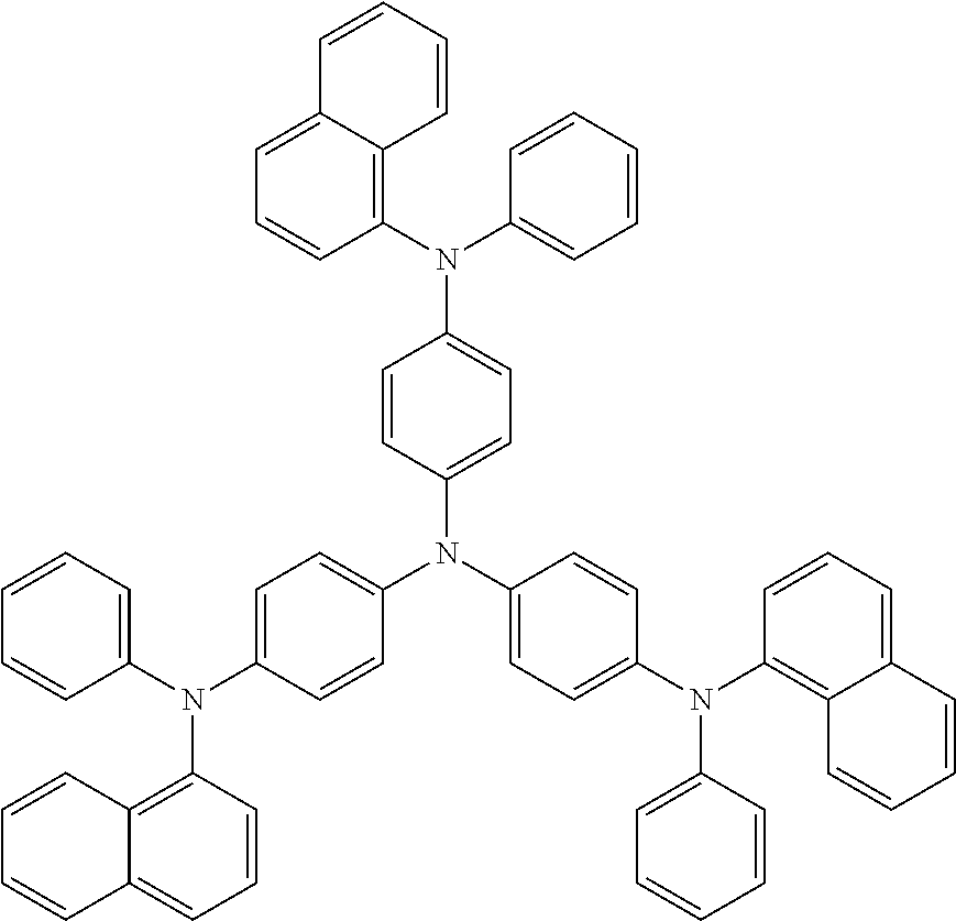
C1=CC2=C(N(C3=CC=CC=C3)C3=CC=C(N(C4=CC=C(N(C5=C6C(=CC=C5)C=CC=C6)C5=CC=CC=C5)C=C4)C4=CC=C(N(C5=C6C(=CC=C5)C=CC=C6)C5=CC=CC=C5)C=C4)C=C3)C=CC=C2C=C1
